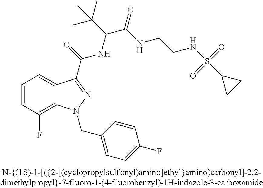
C1=CC(F)=C2C(=C1)C(C(=O)NC(C(NCCNS(C1CC1)(=O)=O)=O)C(C)(C)C)=NN2CC1=CC=C(F)C=C1
